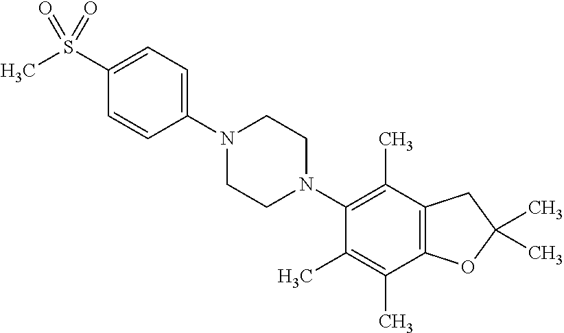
C1(S(C)(=O)=O)=CC=C(N2CCN(C3=C(C)C4=C(C(C)=C3C)OC(C)(C)C4)CC2)C=C1
